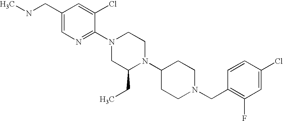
C1(Cl)=CC(F)=C(CN2CCC(N3C(CC)CN(C4=NC=C(CNC)C=C4Cl)CC3)CC2)C=C1
